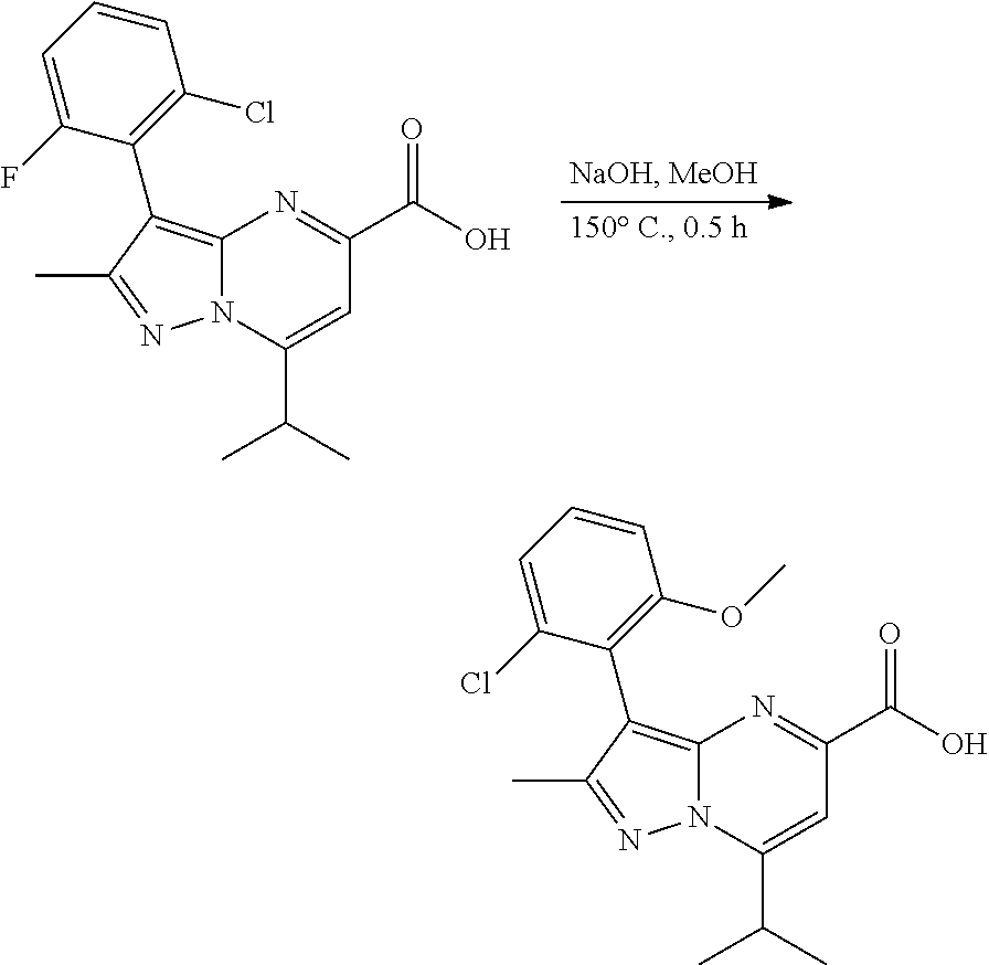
C12=C(C3=C(Cl)C=CC=C3F)C(C)=NN1C(C(C)C)=CC(C(O)=O)=N2.C12=C(C3=C(OC)C=CC=C3Cl)C(C)=NN1C(C(C)C)=CC(C(O)=O)=N2
